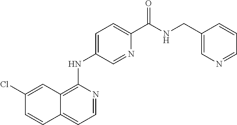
C1=NC(NC2=CC=C(C(NCC3=CN=CC=C3)=O)N=C2)=C2C(=C1)C=CC(Cl)=C2
